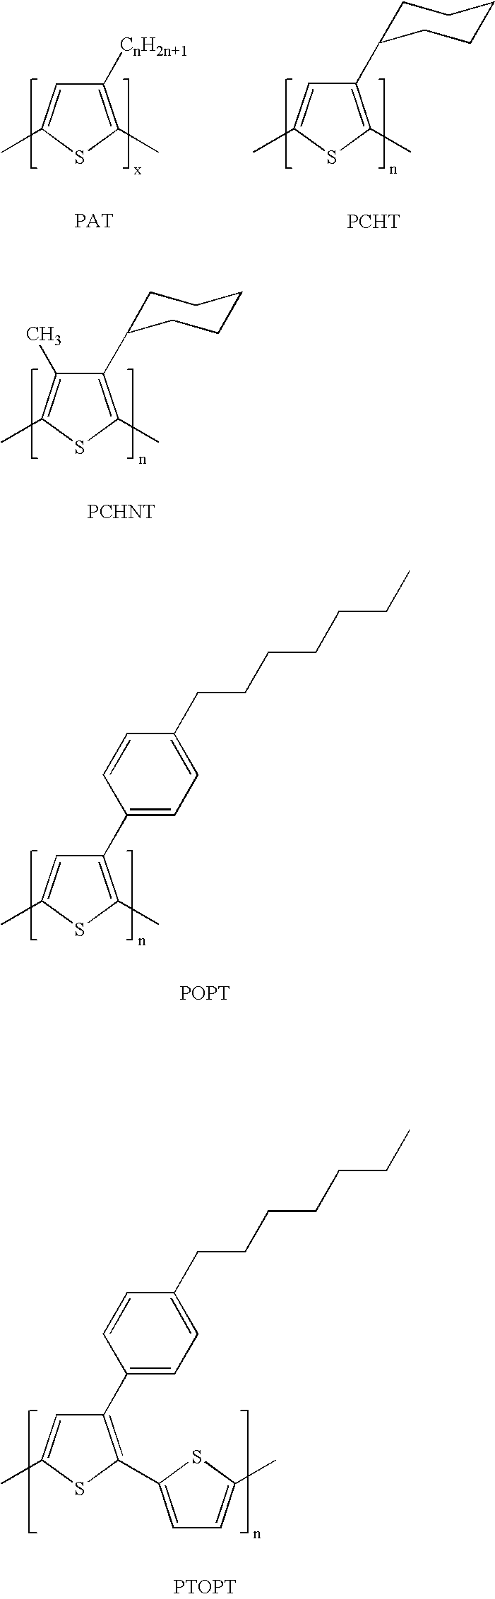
C1(C2CCCCC2)=C(C)SC(C)=C1.[PCHT].C1([CnH2n+1])=C(C)SC(C)=C1.C1(C2CCCCC2)=C(C)SC(C)=C1C.[PCHNT].C1(C2=CC=C(CCCCCCC)C=C2)=C(C)SC(C)=C1.[POPT].C1(C2=CC=C(CCCCCCC)C=C2)=C(C2=CC=C(C)S2)SC(C)=C1.[PTOPT]
